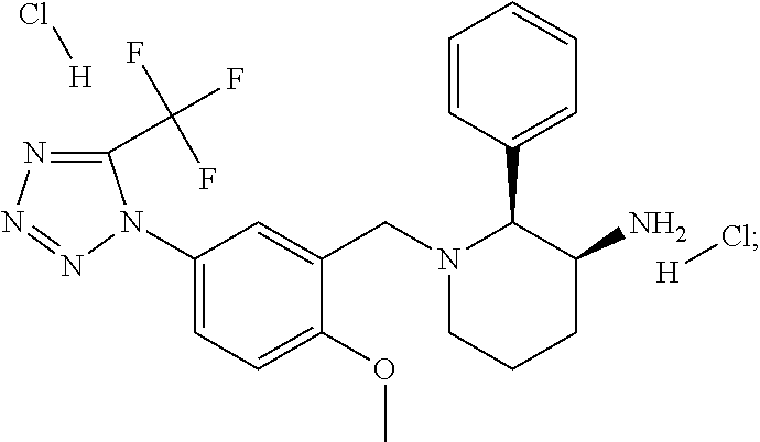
C1(N2C(C(F)(F)F)=NN=N2)=CC=C(OC)C(CN2CCCC(N)C2C2=CC=CC=C2)=C1.[H]Cl.[H]Cl
